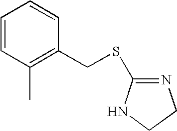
C1=CC(C)=C(CSC2=NCCN2)C=C1
